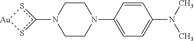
C1CN(C2=CC=C(N(C)C)C=C2)CCN1c1s[Au]s1
